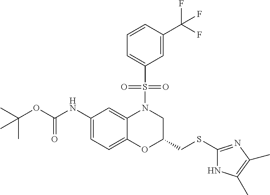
C1(NC(OC(C)(C)C)=O)=CC=C2C(=C1)N(S(C1=CC=CC(C(F)(F)F)=C1)(=O)=O)CC(CSC1=NC(C)=C(C)N1)O2
